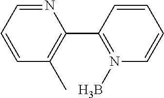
N1=CC=CC(C)=C1C1=N(B)C=CC=C1
